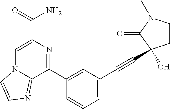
C1=C(C(=O)N)N=C(C2=CC(C#CC3(O)CCN(C)C3=O)=CC=C2)C2=NC=CN12
